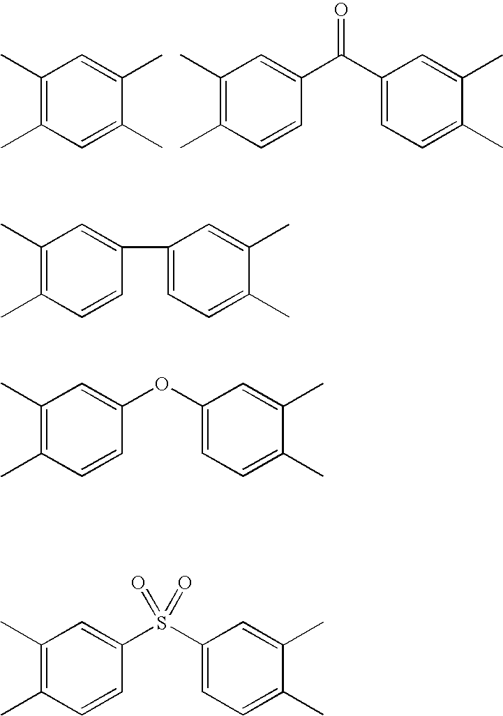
C1(C)=C(C)C=C(C)C(C)=C1.C1(C)=C(C)C=CC(C(C2=CC=C(C)C(C)=C2)=O)=C1.C1(C)=C(C)C=CC(C2=CC=C(C)C(C)=C2)=C1.C1(C)=C(C)C=CC(OC2=CC=C(C)C(C)=C2)=C1.C1(C)=C(C)C=CC(S(C2=CC=C(C)C(C)=C2)(=O)=O)=C1
